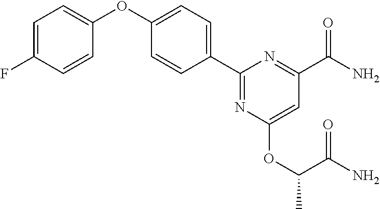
C1=C(F)C=CC(OC2=CC=C(C3=NC(OC(C(=O)N)C)=CC(C(N)=O)=N3)C=C2)=C1
